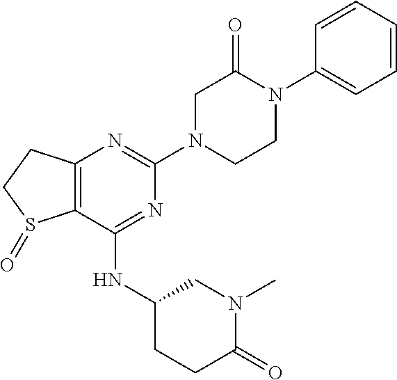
C12=C(C(NC3CCC(=O)N(C)C3)=NC(N3CCN(C4=CC=CC=C4)C(=O)C3)=N1)S(=O)CC2
